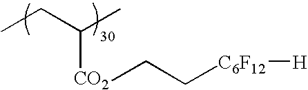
CCC(C)[CO2]CC[C6F12][H]
